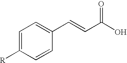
C1=C([R])C=CC(C=CC(=O)O)=C1
